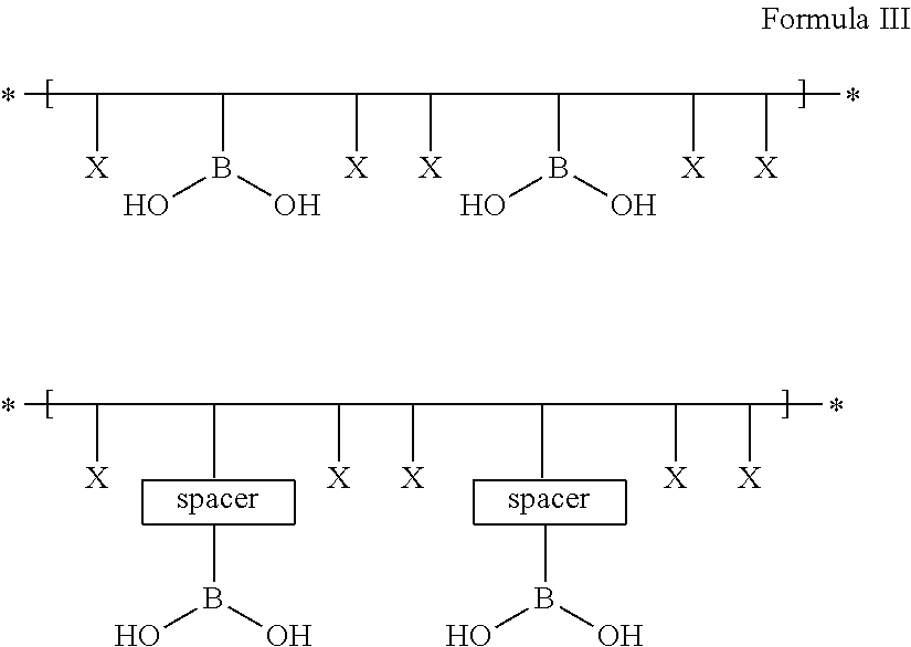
C(C)(C(C)[X])C([X])C(C(C)C(C([X])C)[X])[X].B(C)(O)O.B(C)(O)O.C(B(O)O)(C(C)[X])C([X])C(C(B(O)O)C(C([X])C)[X])[X]
